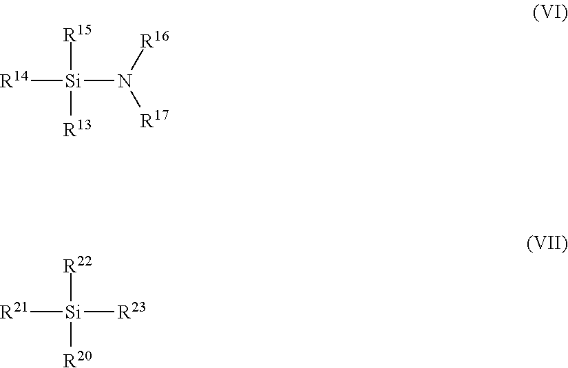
[R14][Si](N([R17])[R16])([R13])[R15].[R21][Si]([R23])([R20])[R22]
